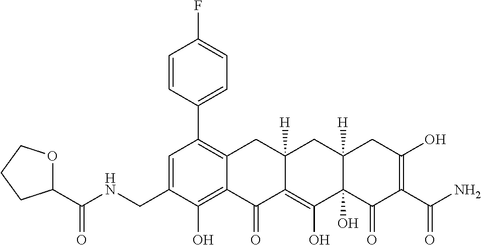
C1=C(CNC(C2OCCC2)=O)C(O)=C2C(=C1C1=CC=C(F)C=C1)CC1([H])C(=C(O)C3(O)C([H])(C1)CC(O)=C(C(N)=O)C3=O)C2=O
